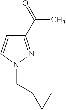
C1=CN(CC2CC2)N=C1C(=O)C
